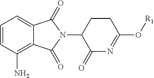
C1=CC(N)=C2C(=C1)C(=O)N(C1C(=O)N=C(O[R1])CC1)C2=O
